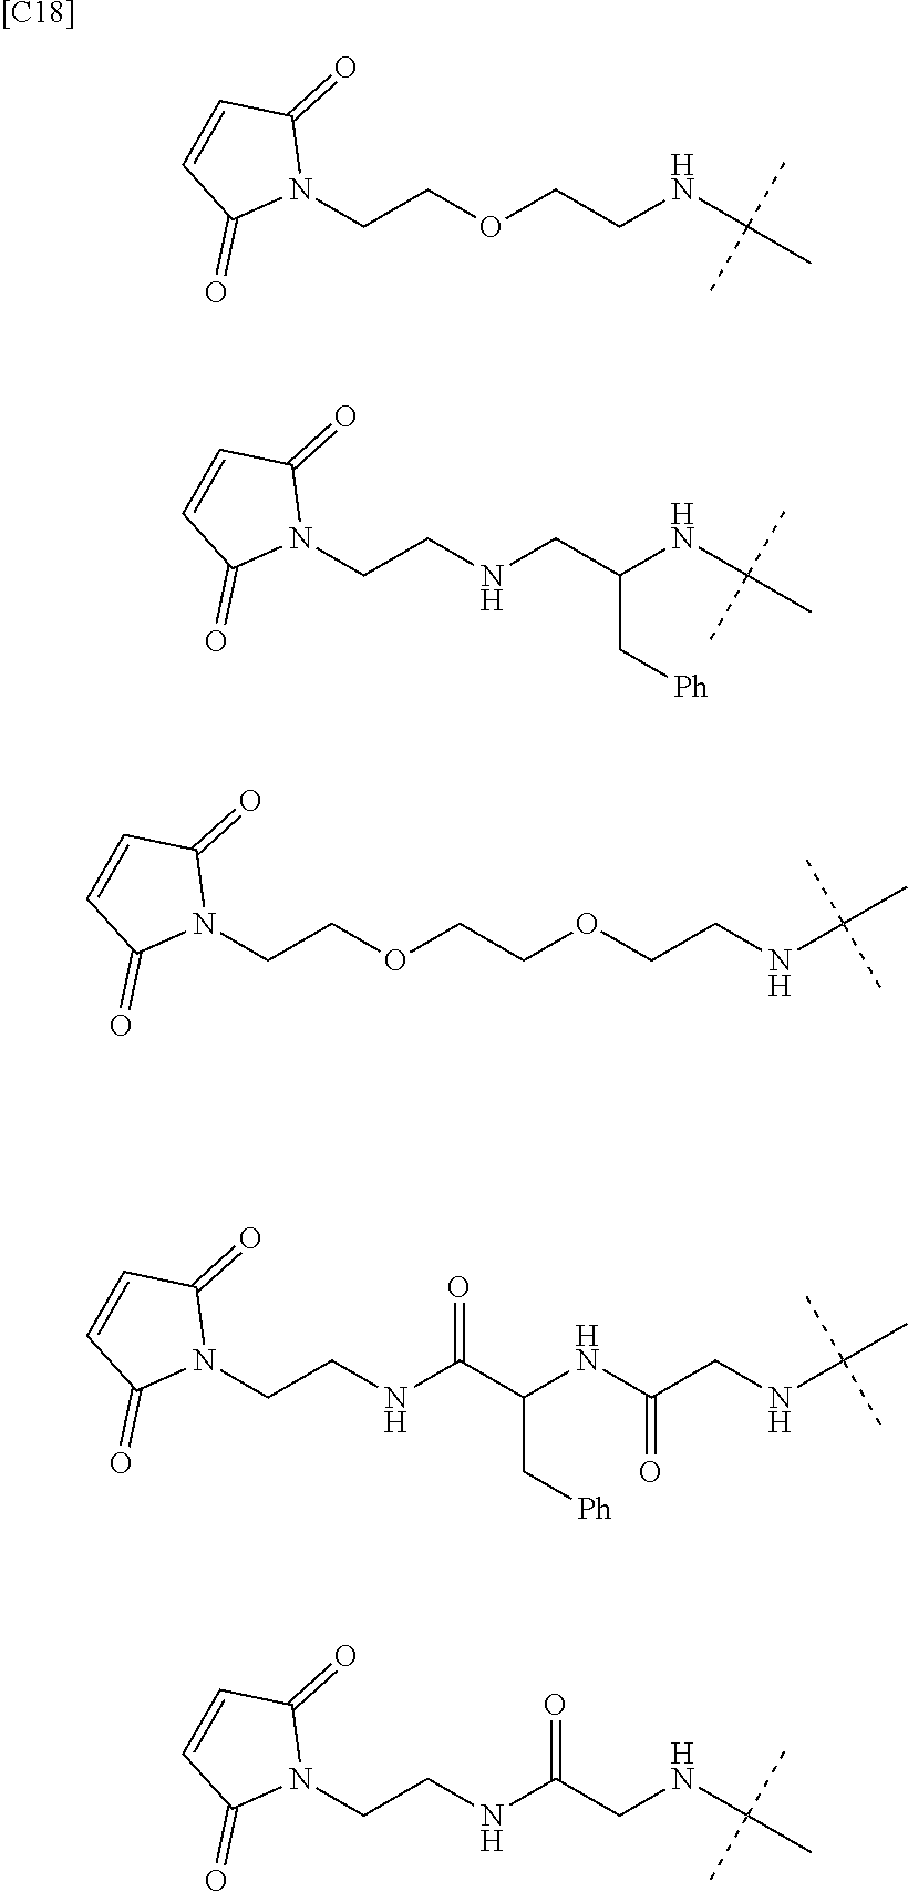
N1(CCOCCNC(C)(C)C)C(=O)C=CC1=O.N1(CCNCC(NC(C)(C)C)C[Ph])C(=O)C=CC1=O.N1(CCOCCOCCNC(C)(C)C)C(=O)C=CC1=O.N1(CCNC(C(NC(CNC(C)(C)C)=O)C[Ph])=O)C(=O)C=CC1=O.N1(CCNC(CNC(C)(C)C)=O)C(=O)C=CC1=O.[[C18]]
